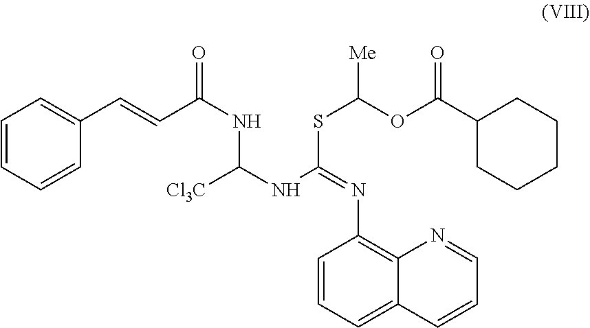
C1=CC=CC(C=CC(NC([Cl3C])NC(=NC2=C3C(=CC=C2)C=CC=N3)SC(OC(C2CCCCC2)=O)[Me])=O)=C1
